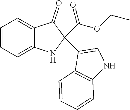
C1=CC=C2C(=C1)C(=O)C(C1=CNC3=C1C=CC=C3)(C(OCC)=O)N2
